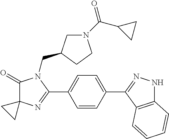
C1(=O)C2(N=C(C3=CC=C(C4=NNC5=C4C=CC=C5)C=C3)N1CC1CN(C(C3CC3)=O)CC1)CC2
